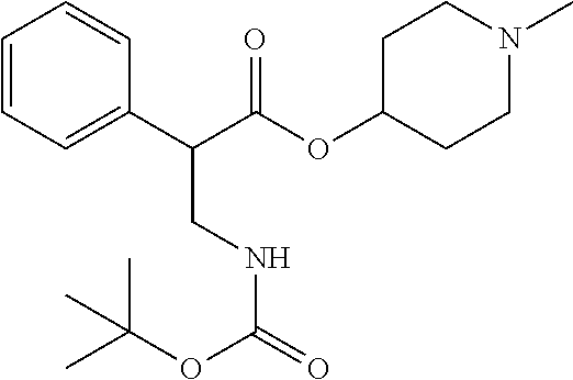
C1=CC=C(C(C(OC2CCN(C)CC2)=O)CNC(=O)OC(C)(C)C)C=C1
